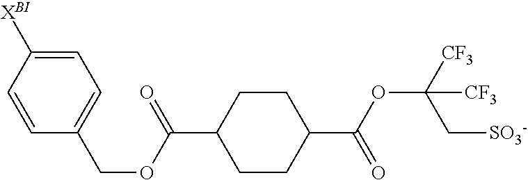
C1C(C(=O)OC(C[SO3-])([CF3])[CF3])CCC(C(=O)OCC2=CC=C([XBI])C=C2)C1
